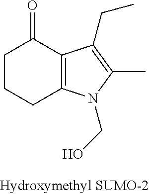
C1CCC2=C(C1=O)C(CC)=C(C)N2CO
